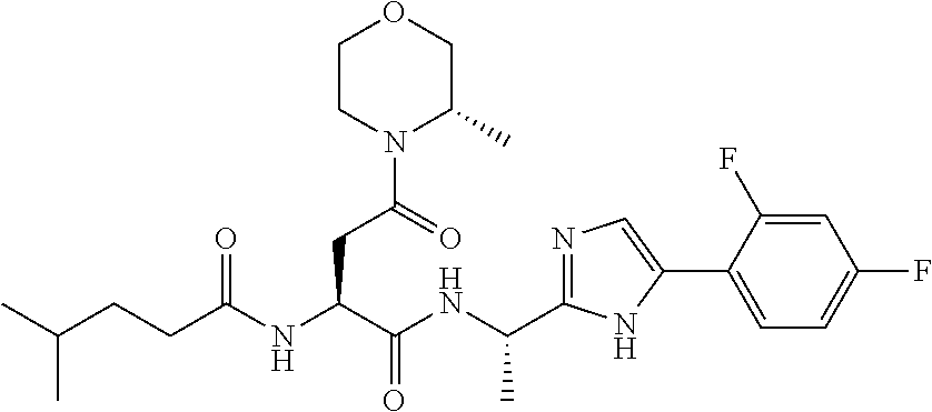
C(CCC(NC(C(NC(C)C1=NC=C(C2=CC=C(F)C=C2F)N1)=O)CC(N1C(C)COCC1)=O)=O)(C)C
